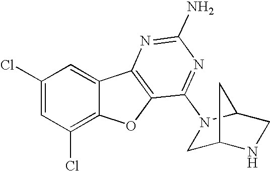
C1(Cl)=CC(Cl)=C2C(=C1)C1=C(O2)C(N2CC3NCC2C3)=NC(N)=N1
